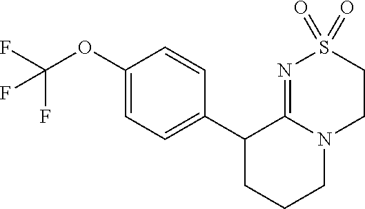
C1(OC(F)(F)F)=CC=C(C2CCCN3C2=NS(=O)(=O)CC3)C=C1
